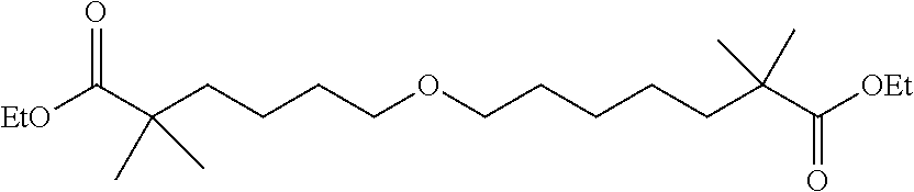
[EtO]C(C(CCCCOCCCCCC(C([OEt])=O)(C)C)(C)C)=O
